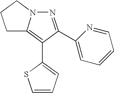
N1=C(C2=CC=CC=N2)C(C2=CC=CS2)=C2N1CCC2
